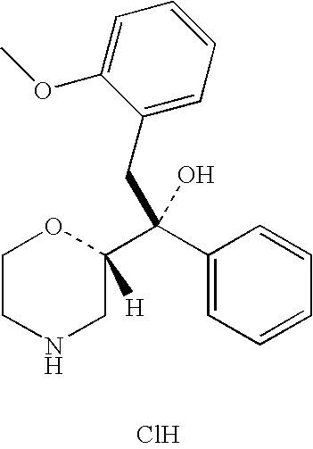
Cl.C1CNCC(C(C2=CC=CC=C2)(O)CC2=CC=CC=C2OC)([H])O1
